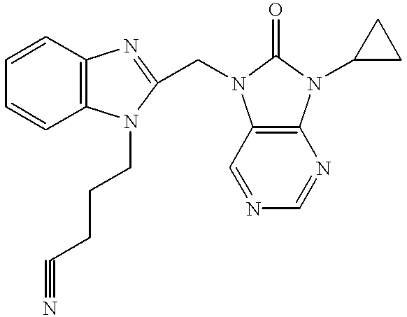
C1=CC2=C(C=C1)N(CCCC#N)C(CN1C3=C(N(C4CC4)C1=O)N=CN=C3)=N2
